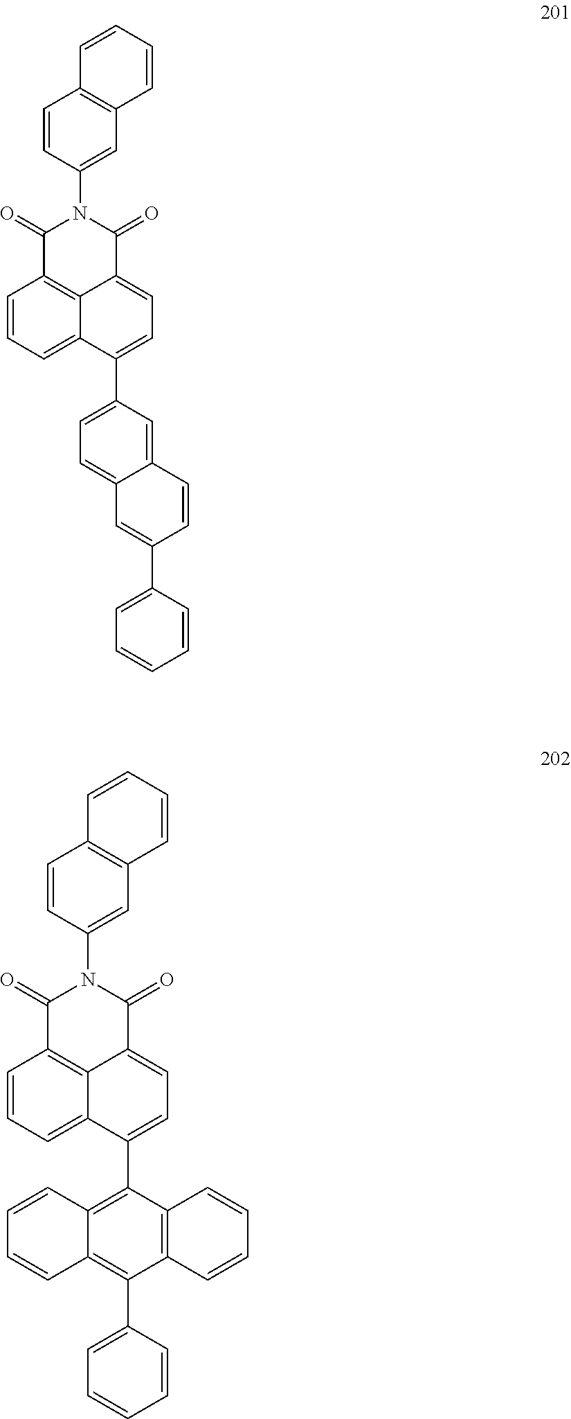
C1=CC=C2C3=C1C(=O)N(C1=CC4=C(C=C1)C=CC=C4)C(=O)C3=CC=C2C1=CC=C2C(=C1)C=CC(C1=CC=CC=C1)=C2.C1=CC=C2C3=C1C(=O)N(C1=CC4=C(C=C1)C=CC=C4)C(=O)C3=CC=C2C1=C2C(=C(C3=CC=CC=C3)C3=C1C=CC=C3)C=CC=C2
